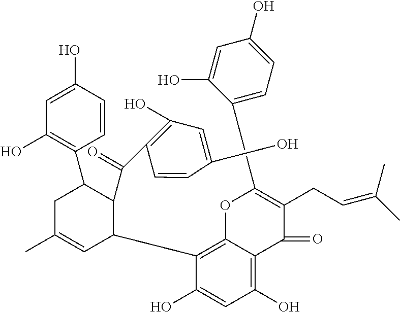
C1(C2=CC=C(O)C=C2O)=C(CC=C(C)C)C(=O)C2=C(O)C=C(O)C(C3C=C(C)CC(C4=C(O)C=C(O)C=C4)C3C(C3=C(O)C=C(O)C=C3)=O)=C2O1
